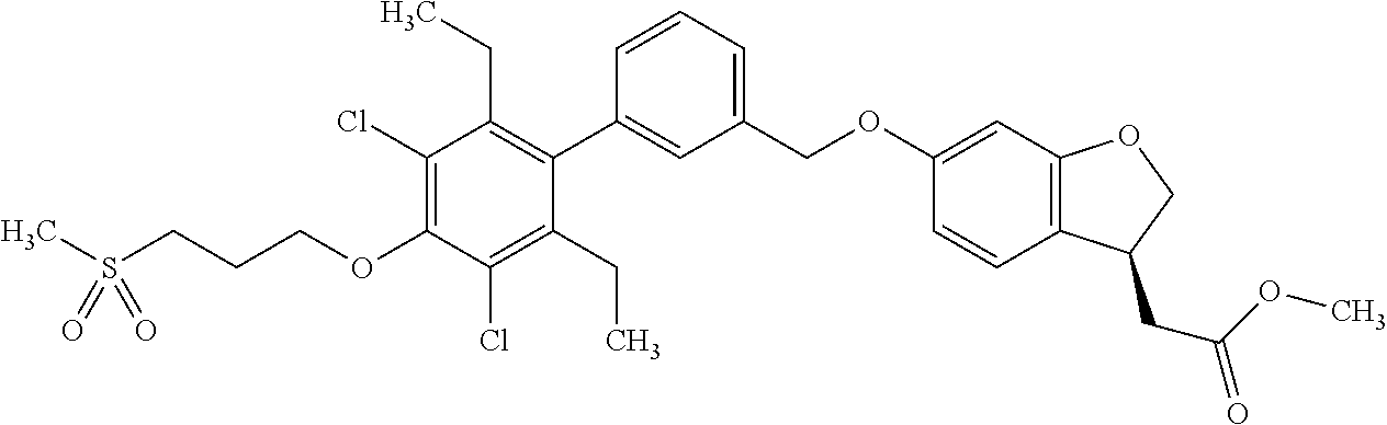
CS(CCCOC1=C(Cl)C(CC)=C(C2=CC(COC3=CC4=C(C=C3)C(CC(OC)=O)CO4)=CC=C2)C(CC)=C1Cl)(=O)=O
